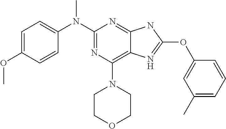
C1(N(C2=NC(N3CCOCC3)=C3C(=N2)NC(OC2=CC(C)=CC=C2)=N3)C)=CC=C(OC)C=C1
